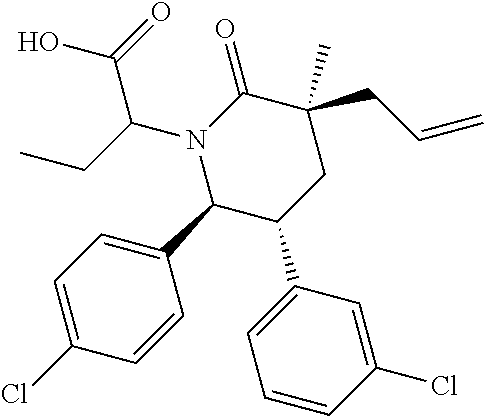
N1(C(CC)C(O)=O)C(C2=CC=C(Cl)C=C2)C(C2=CC=CC(Cl)=C2)CC(CC=C)(C)C1=O
